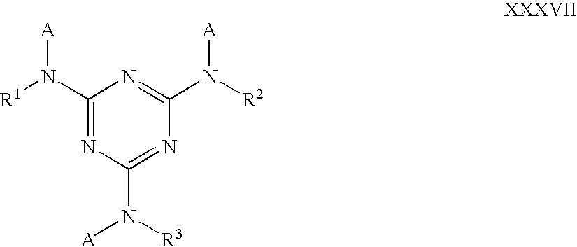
C1(N([R1])[A])=NC(N([R3])[A])=NC(N([R2])[A])=N1
